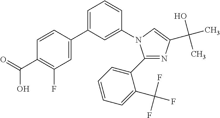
C1(C2=CC=CC=C2C(F)(F)F)=NC(C(O)(C)C)=CN1C1=CC(C2=CC(F)=C(C(O)=O)C=C2)=CC=C1
